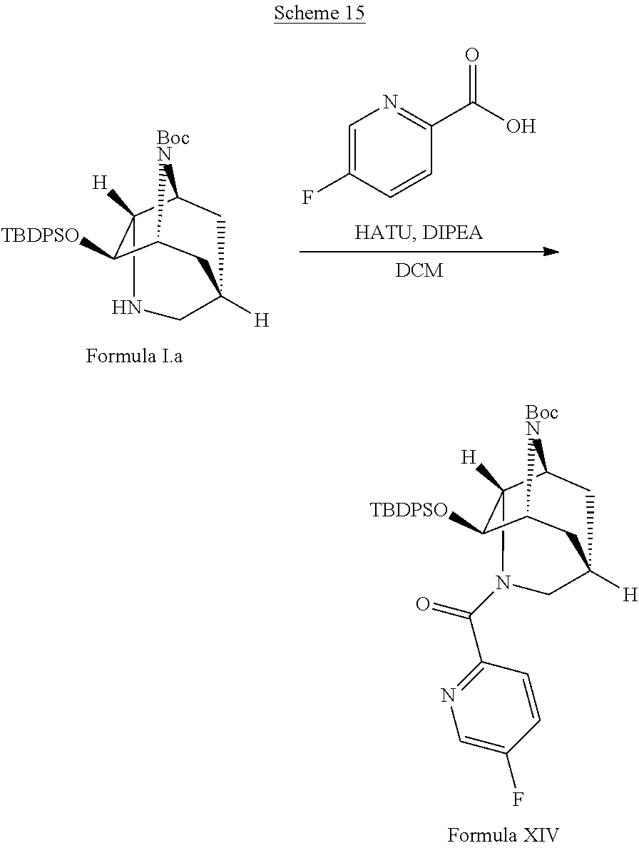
C1=C(F)C=CC(C(=O)O)=N1.C12([H])C([TBDPSO])C3[BocN]C1CC([H])(C3)CN2.C12([H])C([TBDPSO])C3[BocN]C1CC([H])(C3)CN2C(=O)C1=NC=C(F)C=C1
